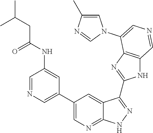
C1=NC=C(C2=CN=C3C(=C2)C(C2=NC4=C(N2)C=NC=C4N2C=C(C)N=C2)=NN3)C=C1NC(=O)CC(C)C
